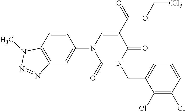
C1(=O)N(CC2=CC=CC(Cl)=C2Cl)C(=O)C(C(OCC)=O)=CN1C1=CC2=C(C=C1)N(C)N=N2
